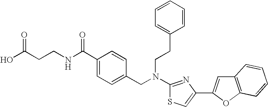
N(C1=NC(C2=CC3=C(O2)C=CC=C3)=CS1)(CC1=CC=C(C(NCCC(O)=O)=O)C=C1)CCC1=CC=CC=C1
